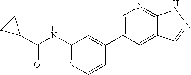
C1(NC(C2CC2)=O)=NC=CC(C2=CN=C3C(=C2)C=NN3)=C1
